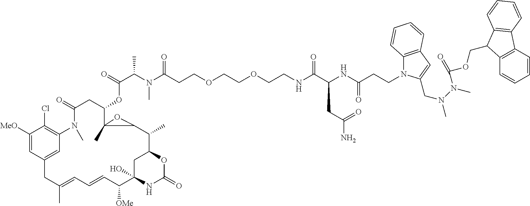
C(C(N(C(CCOCCOCCNC(C(NC(CCN1C2=C(C=C1CN(C)N(C)C(OCC1C3=C(C=CC=C3)C3=C1C=CC=C3)=O)C=CC=C2)=O)CC(N)=O)=O)=O)C)C)(=O)OC1C2(C)C(C(C)C3OC(=O)NC(O)(C([OMe])C=CC=C(C)CC4=CC(=C(Cl)C([MeO])=C4)N(C)C(=O)C1)C3)O2
